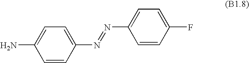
C1=CC(N=NC2=CC=C(F)C=C2)=CC=C1N
